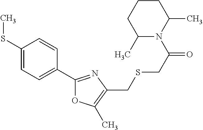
C1(SC)=CC=C(C2=NC(CSCC(N3C(C)CCCC3C)=O)=C(C)O2)C=C1
